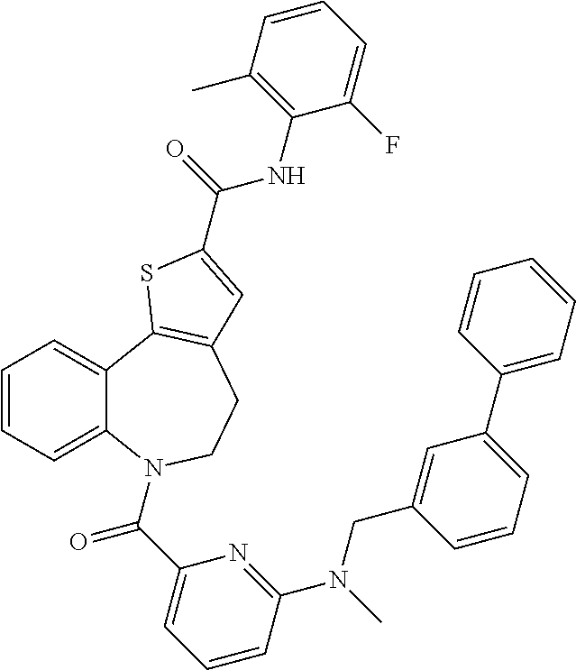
C1=CC=C2C(=C1)C1=C(CCN2C(C2=CC=CC(N(C)CC3=CC(C4=CC=CC=C4)=CC=C3)=N2)=O)C=C(C(=O)NC2=C(C)C=CC=C2F)S1
